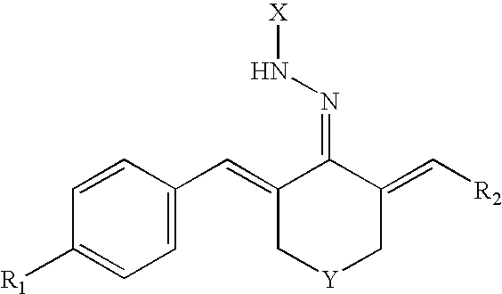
C1=CC(C=C2C[Y]CC(=C[R2])C2=NN[X])=CC=C1[R1]
